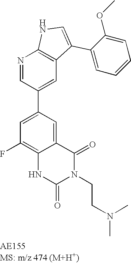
N1=CC(C2=CC(F)=C3C(=C2)C(=O)N(CCN(C)C)C(=O)N3)=CC2=C1NC=C2C1=CC=CC=C1OC
